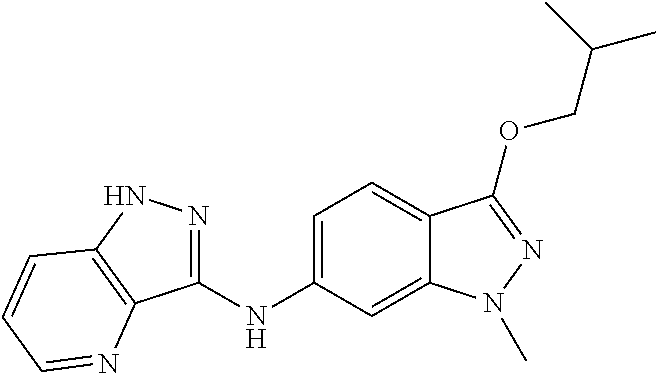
C1(NC2=CC=C3C(=C2)N(C)N=C3OCC(C)C)=NNC2=C1N=CC=C2
